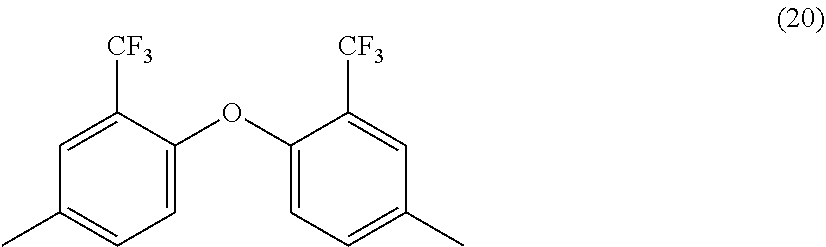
C1=C([CF3])C(OC2=CC=C(C)C=C2[CF3])=CC=C1C
